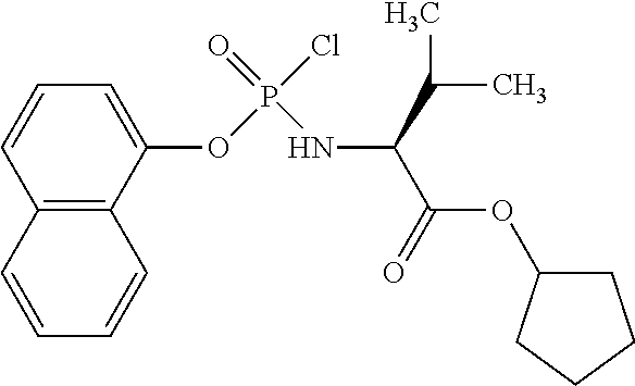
C1(OP(Cl)(=O)NC(C(=O)OC2CCCC2)C(C)C)=CC=CC2=C1C=CC=C2
